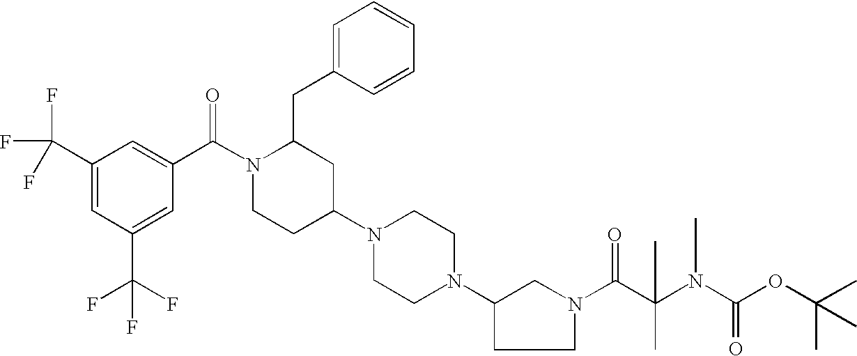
C1(C(F)(F)F)=CC(C(F)(F)F)=CC(C(N2CCC(N3CCN(C4CCN(C(C(N(C(=O)OC(C)(C)C)C)(C)C)=O)C4)CC3)CC2CC2=CC=CC=C2)=O)=C1
